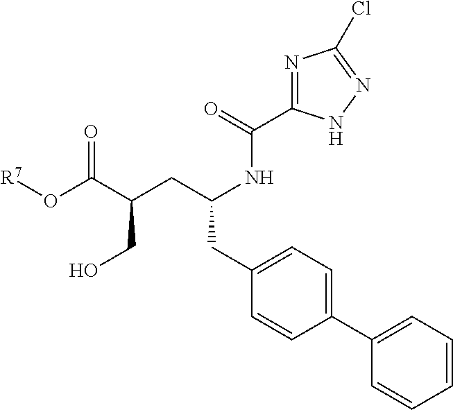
[R7]OC(=O)C(CO)CC(CC1=CC=C(C2=CC=CC=C2)C=C1)NC(=O)C1=NC(Cl)=NN1
